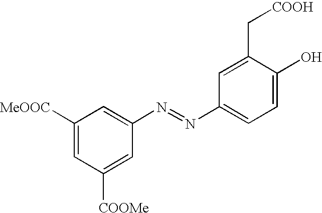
C1([MeOOC])=CC([COOMe])=CC(N=NC2=CC=C(O)C(C[COOH])=C2)=C1
